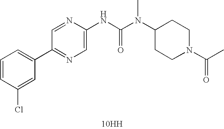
[10HH].C1(C2=CC=CC(Cl)=C2)=NC=C(NC(N(C)C2CCN(C(C)=O)CC2)=O)N=C1
